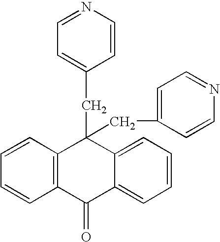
C1=CN=CC=C1CC1(CC2=CC=NC=C2)C2=C(C(=O)C3=CC=CC=C13)C=CC=C2
